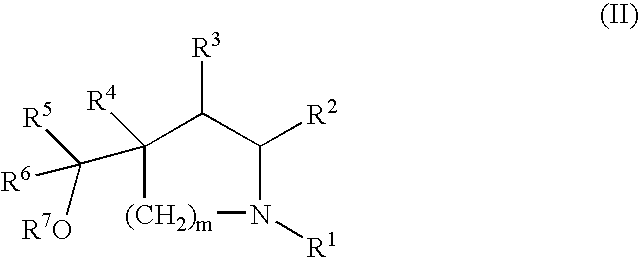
C1([R4])(C([R6])([R5])[R7O])[(CH2)m]N([R1])C([R2])C1[R3]
